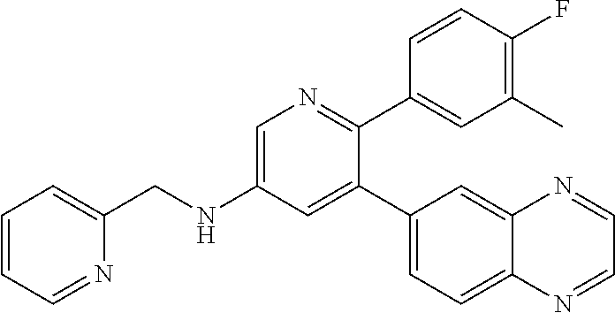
C1=C(NCC2=CC=CC=N2)C=C(C2=CC=C3C(=C2)N=CC=N3)C(C2=CC(C)=C(F)C=C2)=N1
